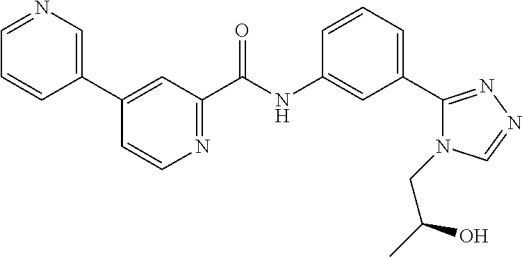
C1(C2=CN=CC=C2)=CC(C(NC2=CC(C3=NN=CN3CC(C)O)=CC=C2)=O)=NC=C1
